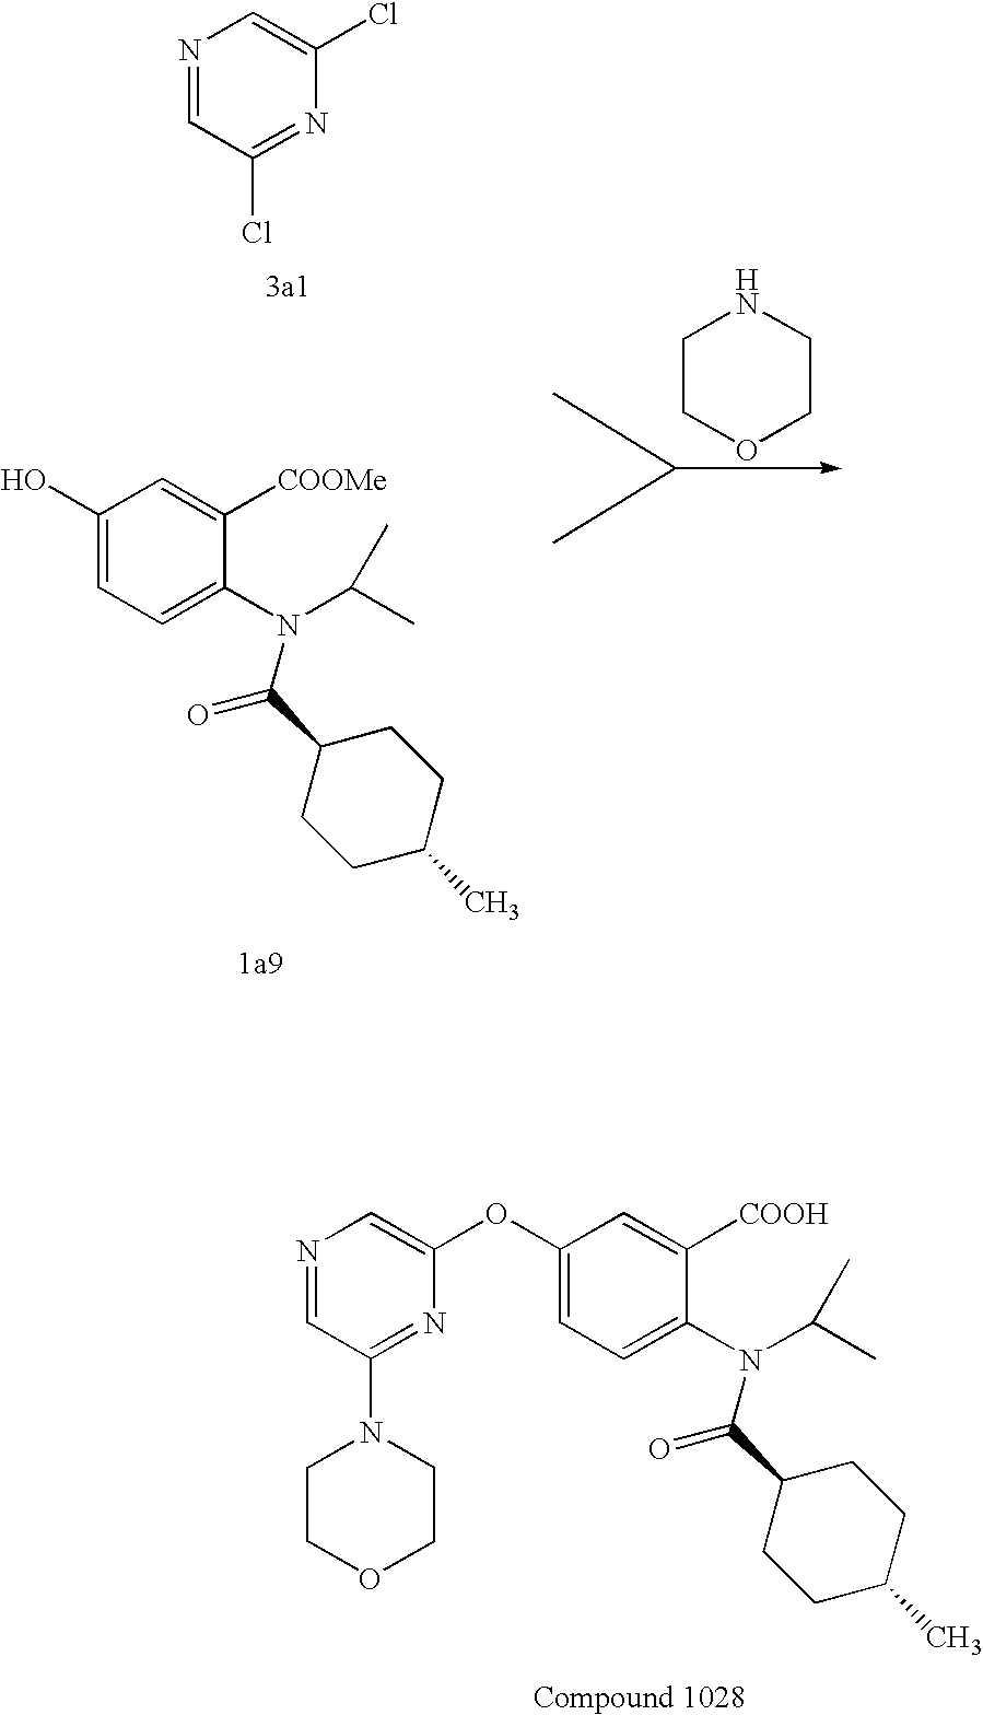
C1COCCN1.C1(C(N(C(C)C)C2=CC=C(O)C=C2[COOMe])=O)CCC(C)CC1.N1=CC(Cl)=NC(Cl)=C1.C1(C(N(C(C)C)C2=CC=C(OC3=CN=CC(N4CCOCC4)=N3)C=C2[COOH])=O)CCC(C)CC1
